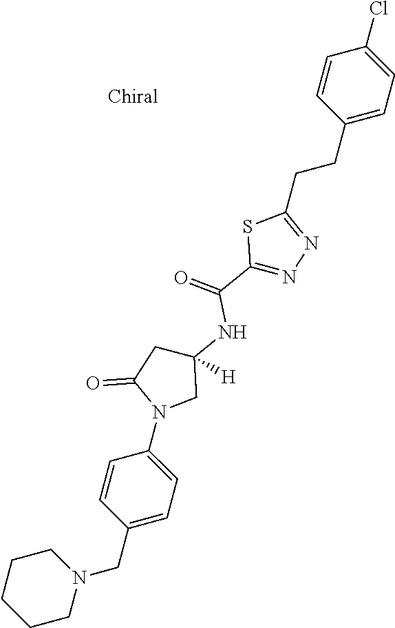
C1=CC(CCC2=NN=C(C(=O)NC3([H])CC(=O)N(C4=CC=C(CN5CCCCC5)C=C4)C3)S2)=CC=C1Cl
